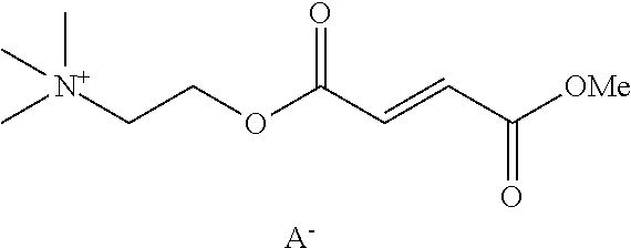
[OMe]C(C=CC(OCC[N+](C)(C)C)=O)=O.[A-]
